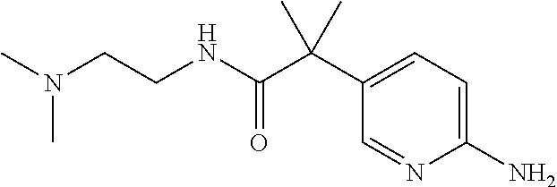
C1=NC(N)=CC=C1C(C(NCCN(C)C)=O)(C)C
